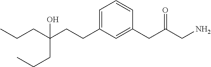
C1=C(CCC(CCC)(CCC)O)C=C(CC(CN)=O)C=C1
